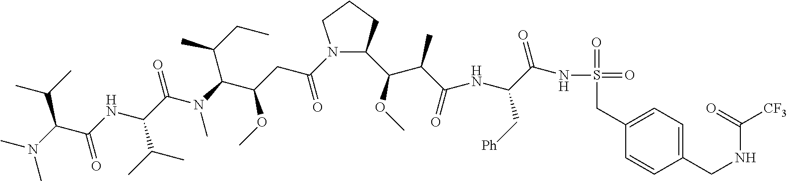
C1N(C(CC(C(N(C(C(NC(C(N(C)C)C(C)C)=O)C(C)C)=O)C)C(C)CC)OC)=O)C(C(C(C(=O)NC(C(NS(=O)(=O)CC2=CC=C(CNC([CF3])=O)C=C2)=O)C[Ph])C)OC)CC1
